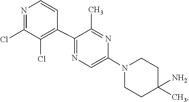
C1C(N)(C)CCN(C2=CN=C(C3=C(Cl)C(Cl)=NC=C3)C(C)=N2)C1
